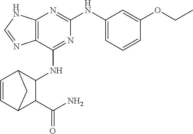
C12=C(N=C(NC3=CC=CC(OCC)=C3)N=C1NC1C3C=CC(C1C(N)=O)C3)NC=N2
